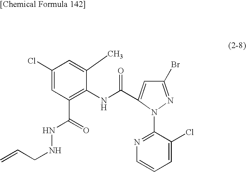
C1(Br)=NN(C2=NC=CC=C2Cl)C(C(NC2=C(C(NNCC=C)=O)C=C(Cl)C=C2C)=O)=C1
